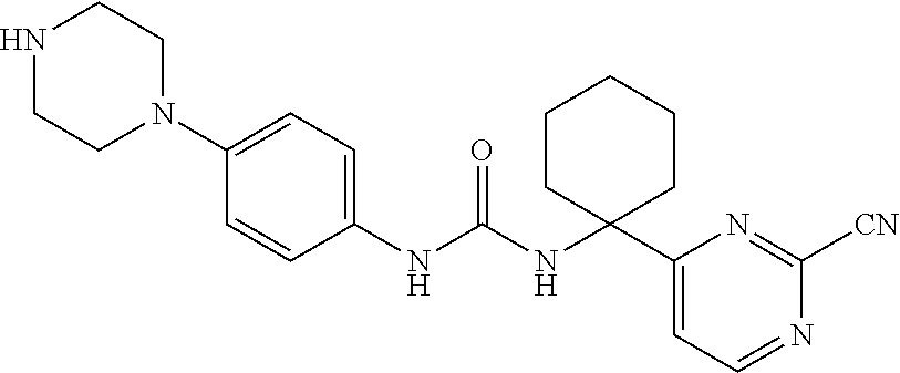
N1CCN(C2=CC=C(NC(NC3(C4=CC=NC([CN])=N4)CCCCC3)=O)C=C2)CC1
